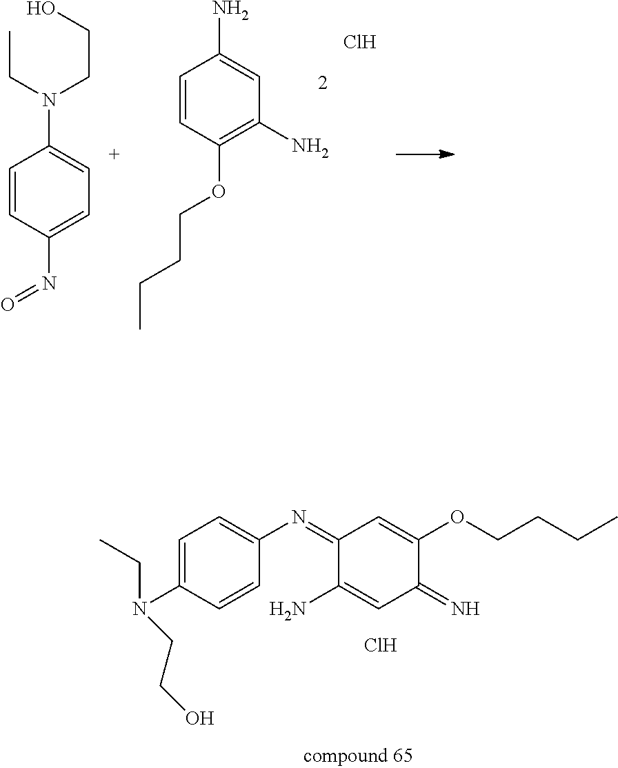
C1=C(N(CCO)CC)C=CC(N=C2C(N)=CC(=N)C(OCCCC)=C2)=C1.Cl.C1=CC(OCCCC)=C(N)C=C1N.Cl.C1=CC(N=O)=CC=C1N(CC)CCO
